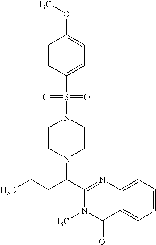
C1(C(CCC)N2CCN(S(=O)(=O)C3=CC=C(OC)C=C3)CC2)=NC2=CC=CC=C2C(=O)N1C
